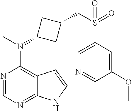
N1=CN=C2C(=C1N(C)C1CC(CS(=O)(C3=CN=C(C)C(OC)=C3)=O)C1)C=CN2
